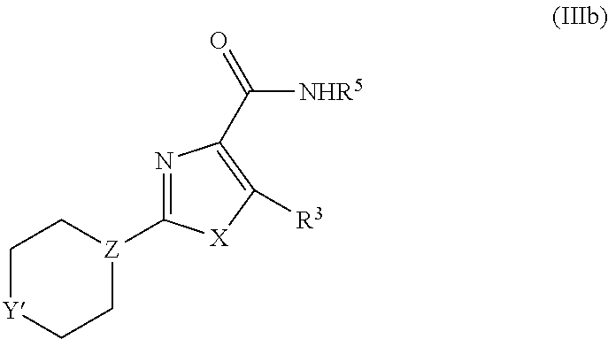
C1[Y]CC[Z](C2=NC(C(=O)[NHR5])=C([R3])[X]2)C1
